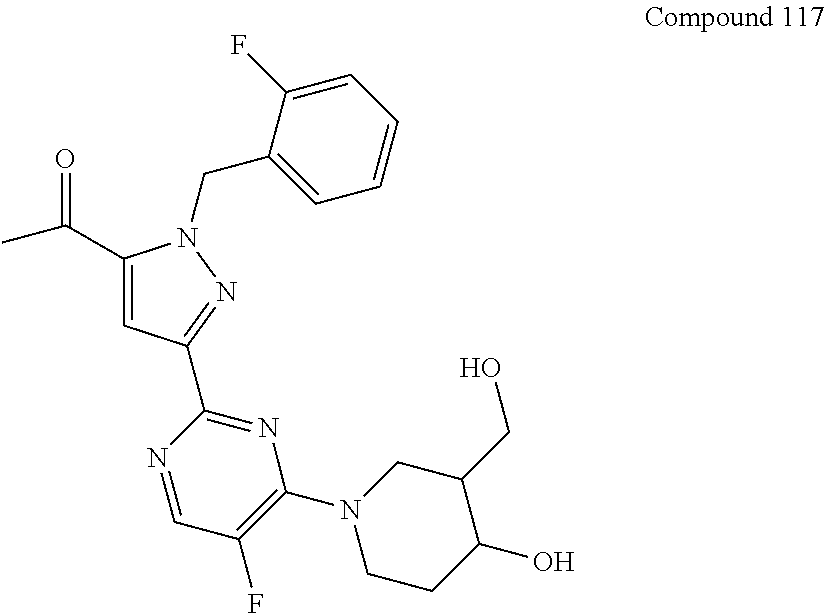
C(=O)(C1=CC(C2=NC(N3CCC(O)C(CO)C3)=C(F)C=N2)=NN1CC1=CC=CC=C1F)C
